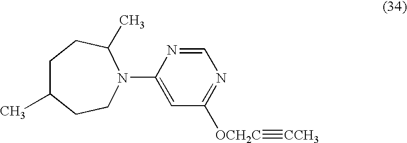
C1(N2CCC(C)CCC2C)=CC([OCH2C]#[CCH3])=NC=N1
